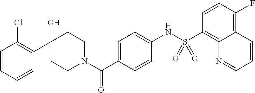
C1(O)(C2=C(Cl)C=CC=C2)CCN(C(C2=CC=C(NS(C3=C4C(=C(F)C=C3)C=CC=N4)(=O)=O)C=C2)=O)CC1
